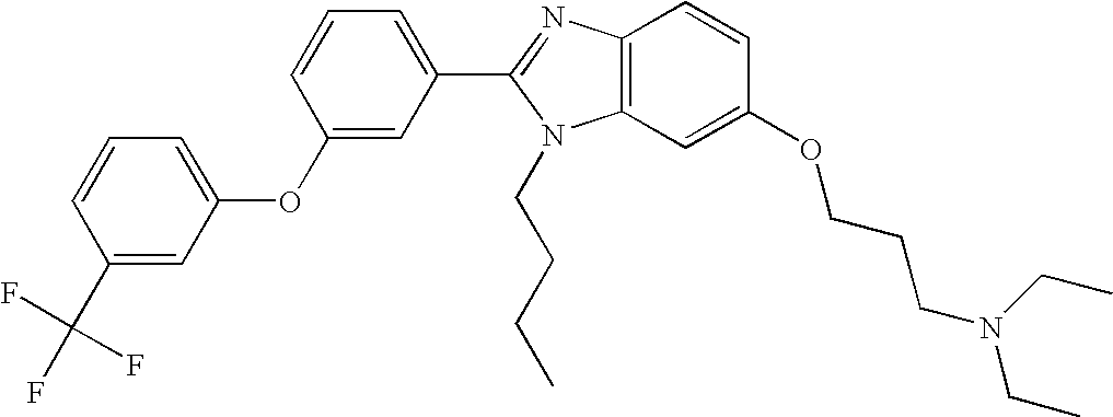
C1(C2=NC3=C(N2CCCC)C=C(OCCCN(CC)CC)C=C3)=CC=CC(OC2=CC=CC(C(F)(F)F)=C2)=C1
